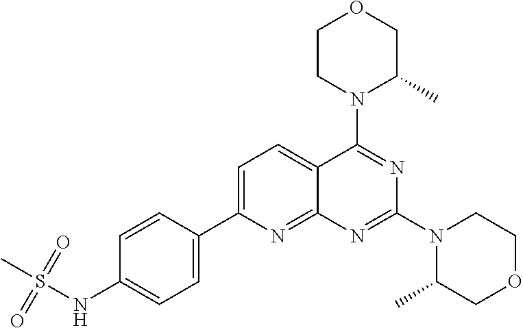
C1=CC(C2=CC=C3C(=N2)N=C(N2C(C)COCC2)N=C3N2C(C)COCC2)=CC=C1NS(C)(=O)=O
